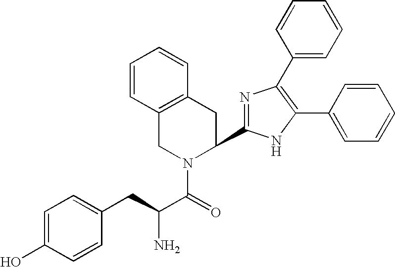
C1=C(O)C=CC(CC(C(=O)N2C(C3=NC(C4=CC=CC=C4)=C(C4=CC=CC=C4)N3)CC3=C(C2)C=CC=C3)N)=C1
